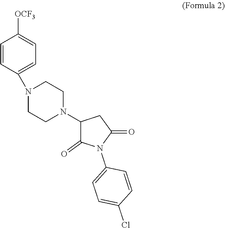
C1=CC(N2CCN(C3C(=O)N(C4=CC=C(Cl)C=C4)C(=O)C3)CC2)=CC=C1[OCF3]
